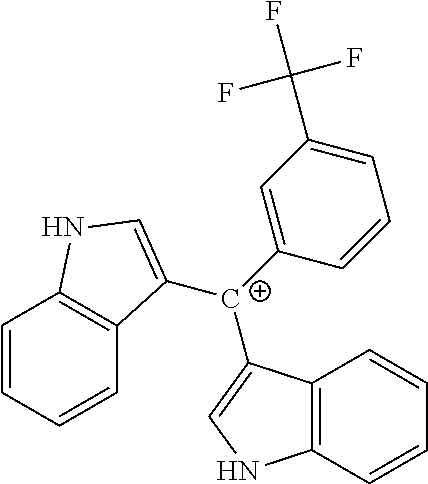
C1=CC=CC2=C1NC=C2[C+](C1=CC(C(F)(F)F)=CC=C1)C1=CNC2=C1C=CC=C2
